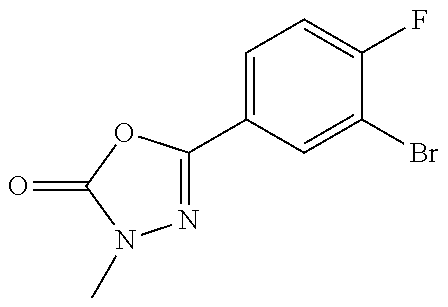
N1=C(C2=CC=C(F)C(Br)=C2)OC(=O)N1C
